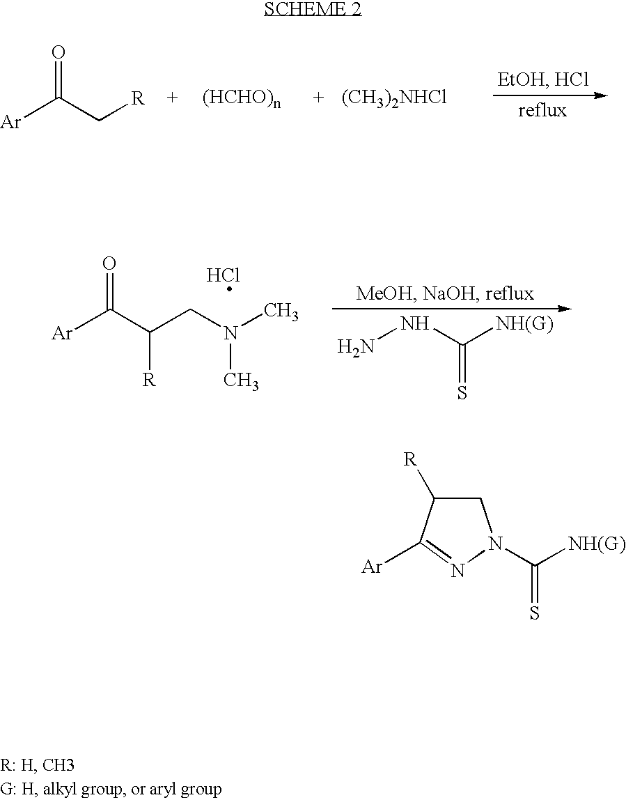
[Ar]C(C[R])=O.[(CH3)2NHCl].[Ar]C(C(CN(C)C)[R])=O.Cl.NNC(=S)[NH(G)].C1C([R])C([Ar])=NN1C([NH(G)])=S
